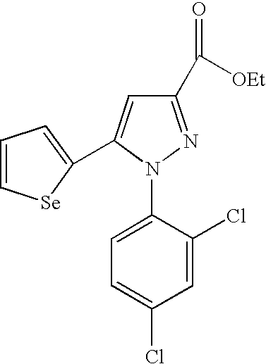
C1(C([OEt])=O)=NN(C2=CC=C(Cl)C=C2Cl)C(C2=CC=C[Se]2)=C1
